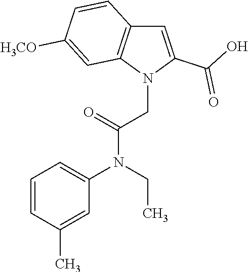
C1(C)=CC(N(CC)C(=O)CN2C(C(=O)O)=CC3=C2C=C([H3CO])C=C3)=CC=C1
